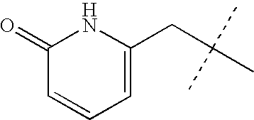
C1(=O)C=CC=C(CC(C)(C)C)N1
